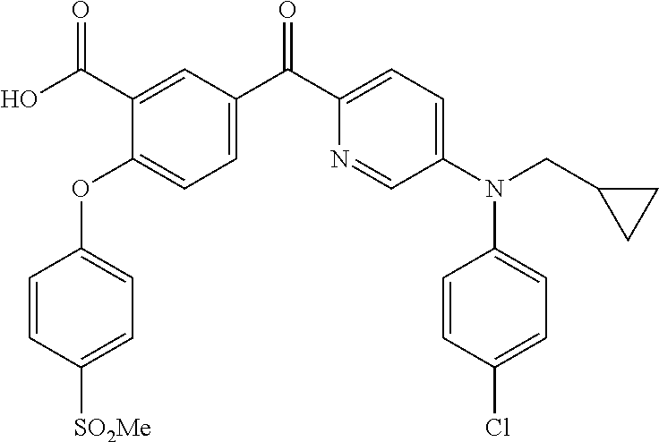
C1=CC(OC2=CC=C(C(C3=CC=C(N(C4=CC=C(Cl)C=C4)CC4CC4)C=N3)=O)C=C2C(O)=O)=CC=C1[SO2Me]
